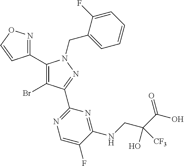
C1(C2=C(Br)C(C3=NC=C(F)C(NCC(C(O)=O)(O)[CF3])=N3)=NN2CC2=CC=CC=C2F)=NOC=C1
